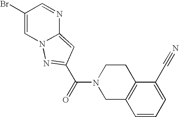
C1(Br)=CN2C(=CC(C(=O)N3CC4=C(CC3)C(C#N)=CC=C4)=N2)N=C1
